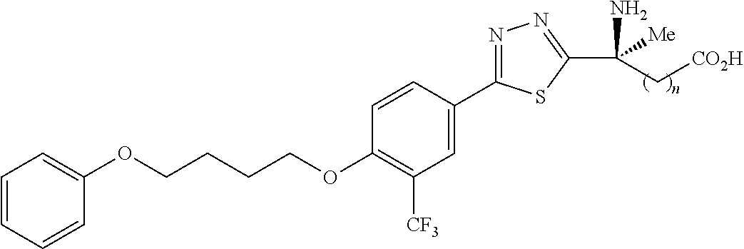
C1(OCCCCOC2=C([CF3])C=C(C3=NN=C(C(N)([Me])C[CO2H])S3)C=C2)=CC=CC=C1
